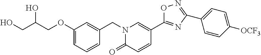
C(OC1=CC=CC(CN2C=C(C3=NC(C4=CC=C([OCF3])C=C4)=NO3)C=CC2=O)=C1)C(CO)O
